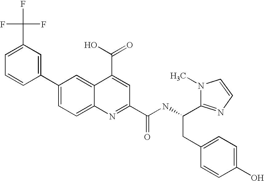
C1(C2=CC=C3C(=C2)C(C(=O)O)=CC(C(NC(CC2=CC=C(O)C=C2)C2=NC=CN2C)=O)=N3)=CC(C(F)(F)F)=CC=C1
